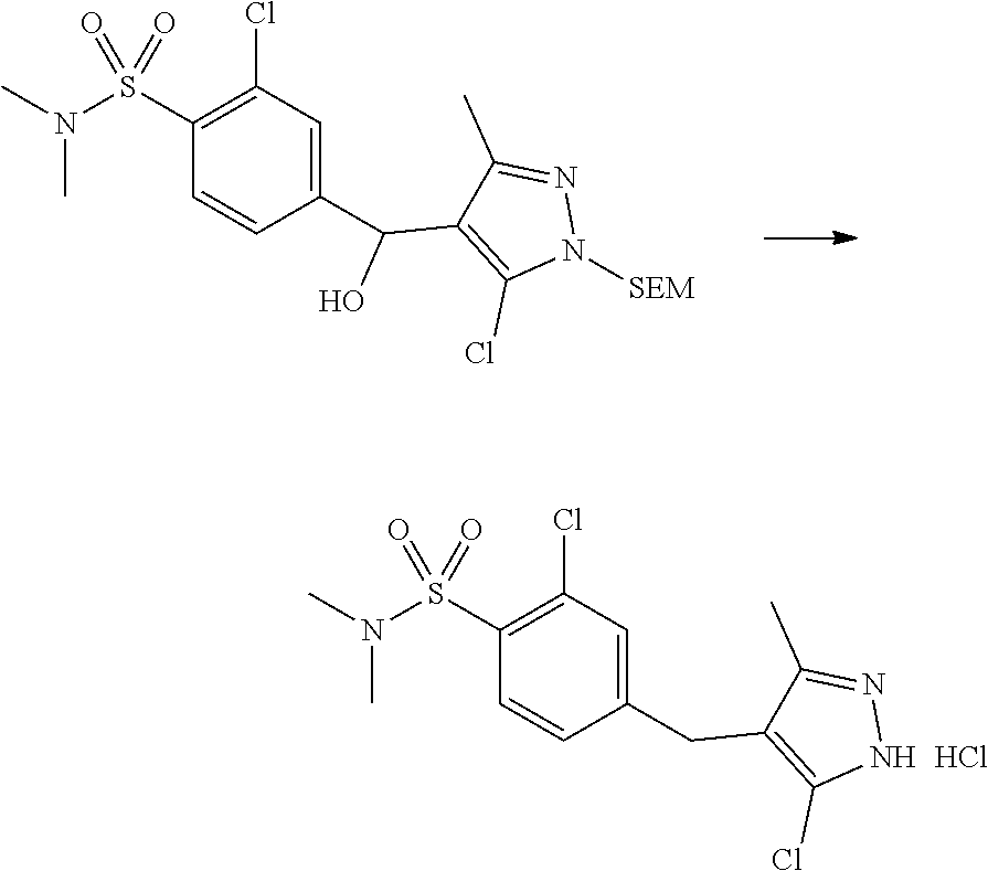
[SEM]N1N=C(C)C(C(O)C2=CC(Cl)=C(S(N(C)C)(=O)=O)C=C2)=C1Cl.N1N=C(C)C(CC2=CC(Cl)=C(S(N(C)C)(=O)=O)C=C2)=C1Cl.Cl
